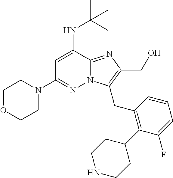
N1(C2=NN3C(=NC(CO)=C3CC3=C(C4CCNCC4)C(F)=CC=C3)C(NC(C)(C)C)=C2)CCOCC1
